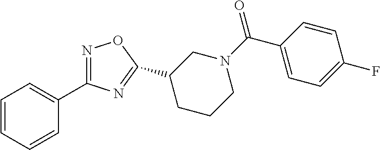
C1(C2=NC(C3=CC=CC=C3)=NO2)CCCN(C(=O)C2=CC=C(F)C=C2)C1
